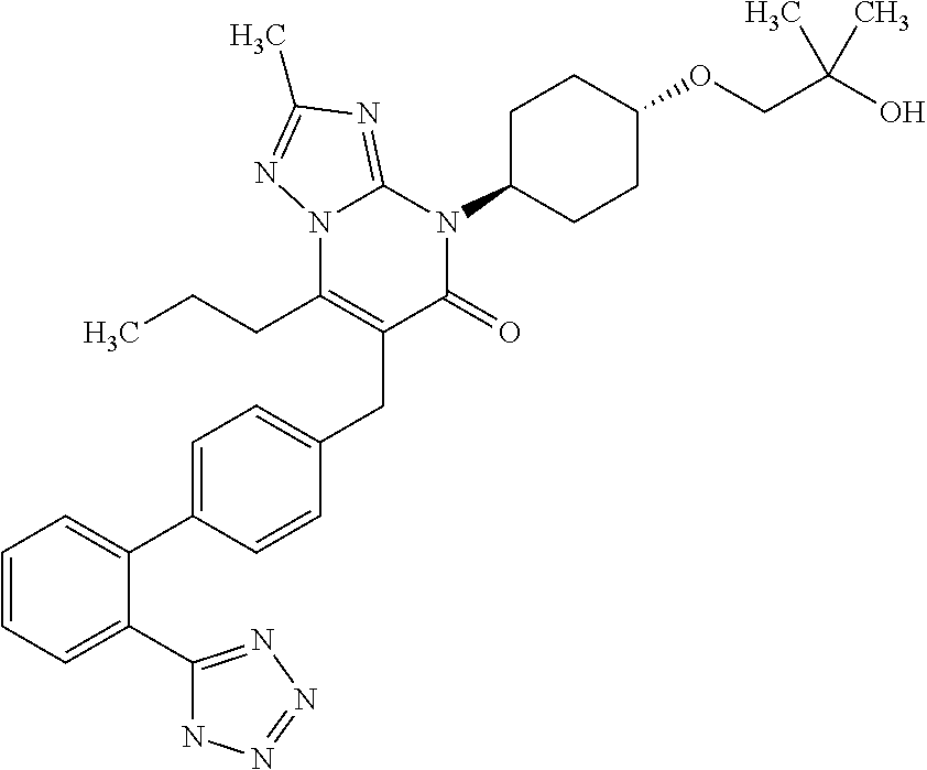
C1=CC=C(C2=NN=NN2)C(C2=CC=C(CC3=C(CCC)N4C(=NC(C)=N4)N(C4CCC(OCC(O)(C)C)CC4)C3=O)C=C2)=C1
